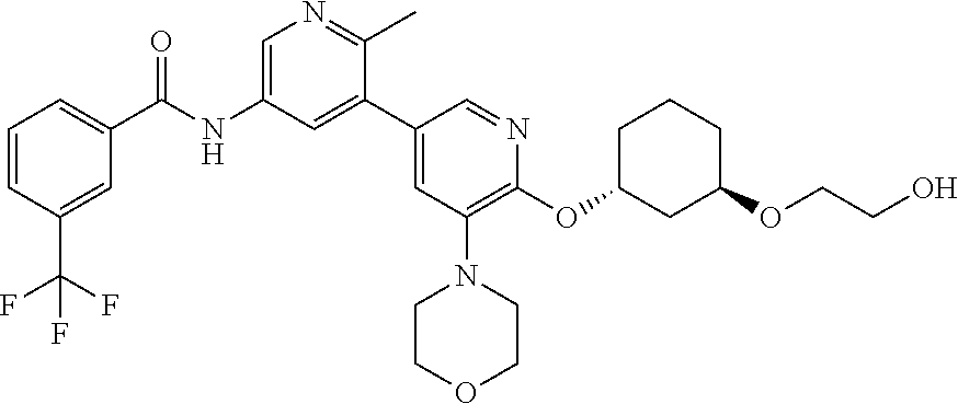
C1CCC(OC2=C(N3CCOCC3)C=C(C3=CC(NC(=O)C4=CC=CC(C(F)(F)F)=C4)=CN=C3C)C=N2)CC1OCCO
